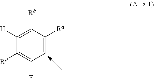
C1([H])=C([Rb])C([Ra])=CC(F)=C1[Rd]
